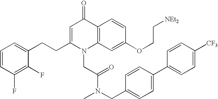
C1=CC(F)=C(F)C(CCC2=CC(=O)C3=C(N2CC(N(CC2=CC=C(C4=CC=C([CF3])C=C4)C=C2)C)=O)C=C(OCC[NEt2])C=C3)=C1
